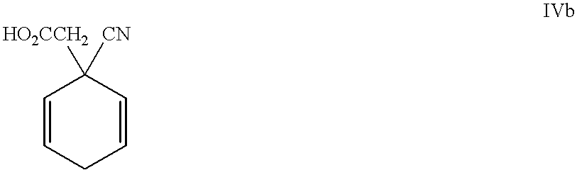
C1=CCC=CC1([HO2CCH2])[CN]
